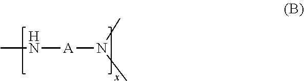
CN[A]N(C)C
